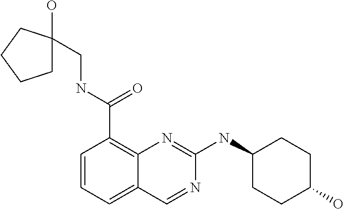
C1=CC=C2C(=C1C(NCC1(O)CCCC1)=O)N=C(NC1CCC(O)CC1)N=C2
